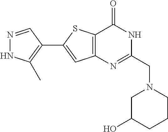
N1=CC(C2=CC3=C(S2)C(=O)NC(CN2CC(O)CCC2)=N3)=C(C)N1
